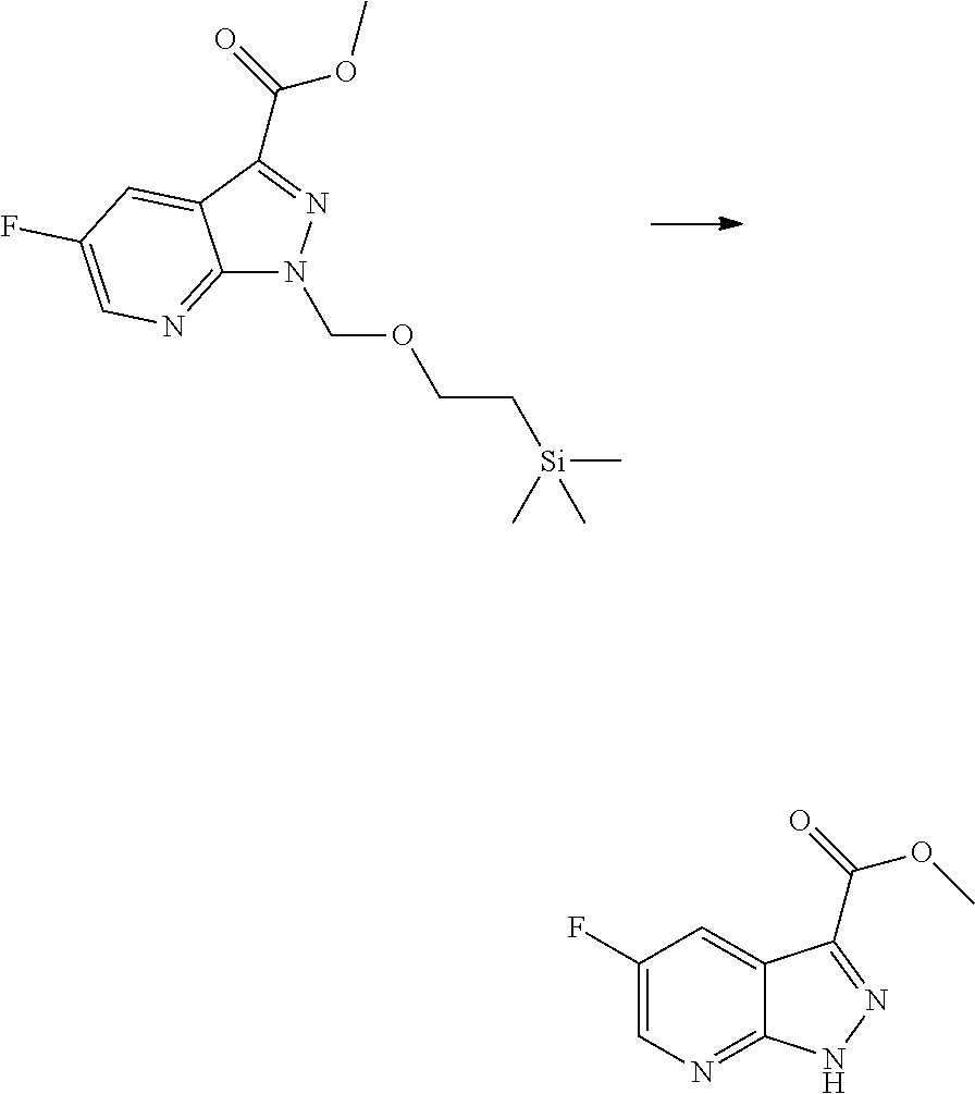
C12=NC=C(F)C=C1C(C(=O)OC)=NN2COCC[Si](C)(C)C.C1(F)=CN=C2C(=C1)C(C(OC)=O)=NN2
